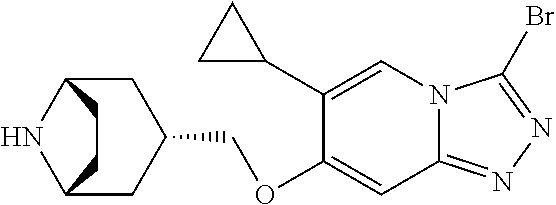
C1(C2CC2)=CN2C(=NN=C2Br)C=C1OCC1CC2NC(C1)CC2
